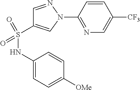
C1=NN(C2=NC=C([CF3])C=C2)C=C1S(NC1=CC=C([OMe])C=C1)(=O)=O
